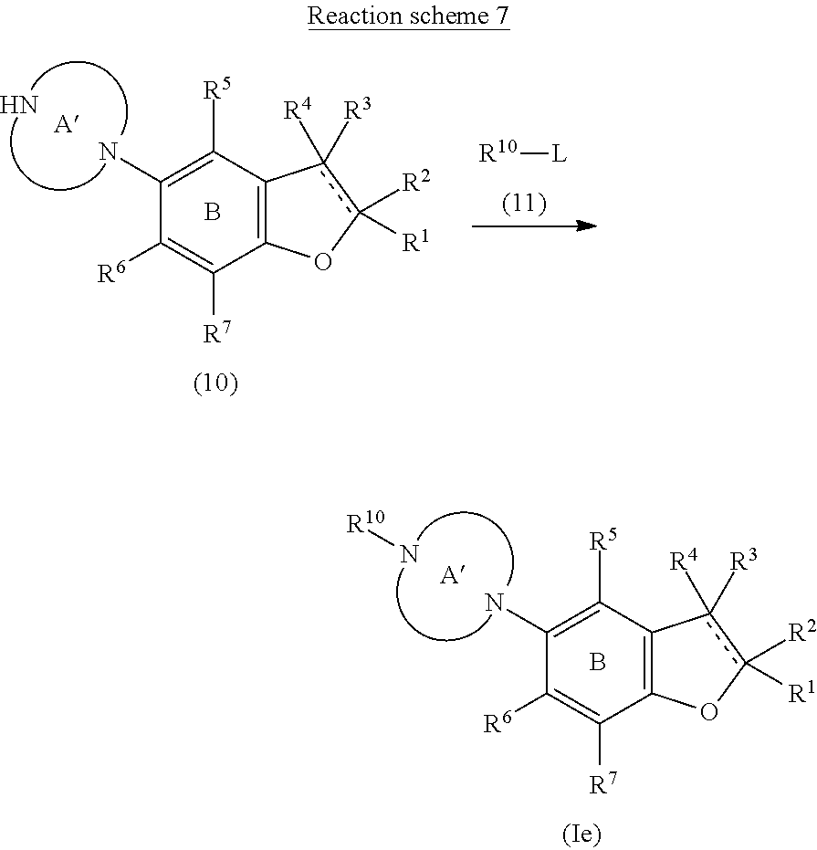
C12=C(C([R5])=C(N)C([R6])=C1[R7])c([R4])([R3])c([R2])([R1])O2.B.N[R10].C12=C(C([R5])=C(N)C([R6])=C1[R7])c([R4])([R3])c([R2])([R1])O2.B.N.[R10][L]
